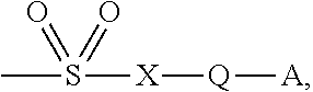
CS(=O)(=O)[X][Q][A]
